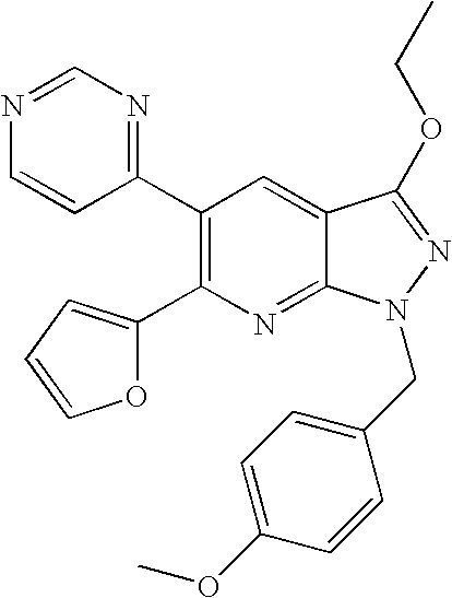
C1=NC=CC(C2=C(C3=CC=CO3)N=C3C(=C2)C(OCC)=NN3CC2=CC=C(OC)C=C2)=N1
